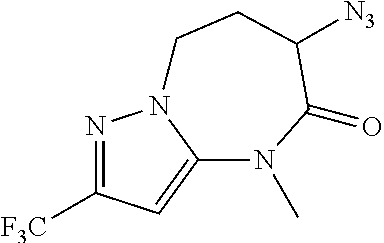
N1=C([F3C])C=C2N1CCC([N3])C(=O)N2C
